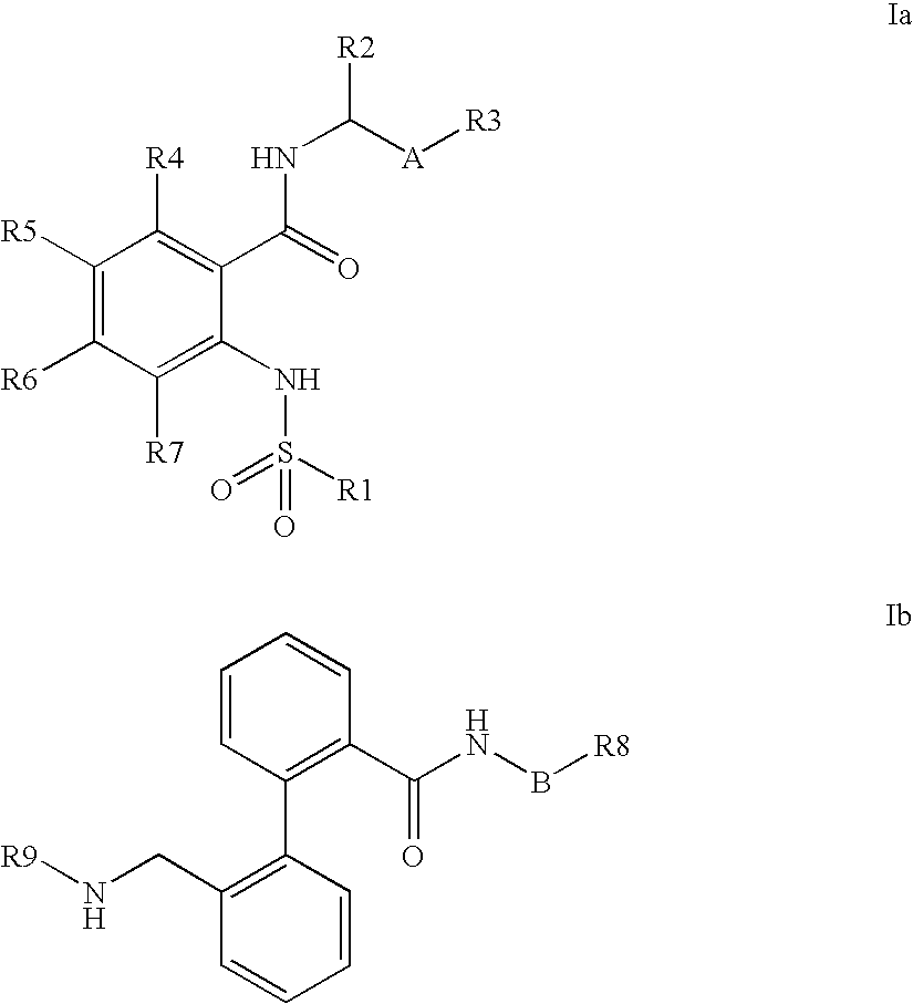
C1([R5])=C([R6])C([R7])=C(NS([R1])(=O)=O)C(C(=O)NC([R2])[A][R3])=C1[R4].C1=CC(C2=C(C(NB[R8])=O)C=CC=C2)=C(CN[R9])C=C1
